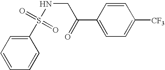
[CF3]C1=CC=C(C(=O)CNS(C2=CC=CC=C2)(=O)=O)C=C1
